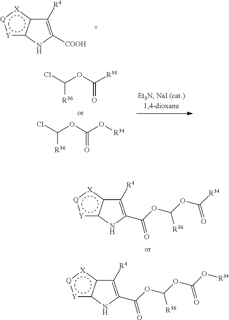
C1([R4])=C(C(OC(OC([R34])=O)[R36])=O)Nc2[Y]:[Q]:[X]c21.C1([R4])=C(C(OC(OC(O[R34])=O)[R36])=O)Nc2[Y]:[Q]:[X]c21.C1([R4])=C([COOH])Nc2[Y]:[Q]:[X]c21.ClC(OC([R34])=O)[R36].ClC(OC(O[R34])=O)[R36]
